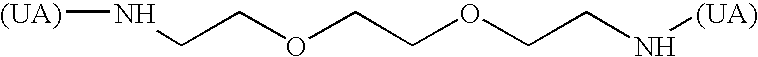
[(UA)]NCCOCCOCCN[(UA)]
